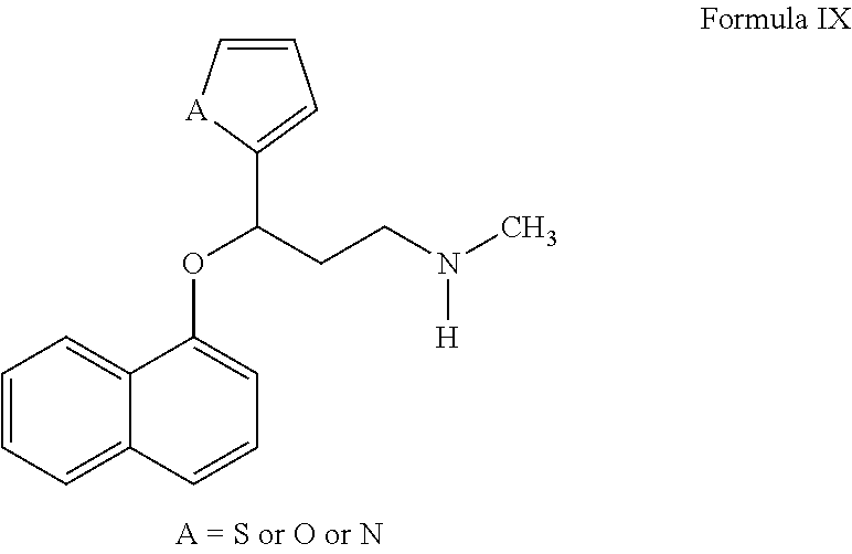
O(C(CCN(C)[H])C1=CC=C[A]1)C1=CC=CC2=CC=CC=C12
